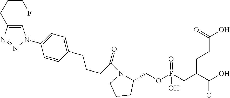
C(OP(CC(C(O)=O)CCC(O)=O)(=O)O)C1CCCN1C(=O)CCCC1=CC=C(N2C=C(CCCF)N=N2)C=C1
